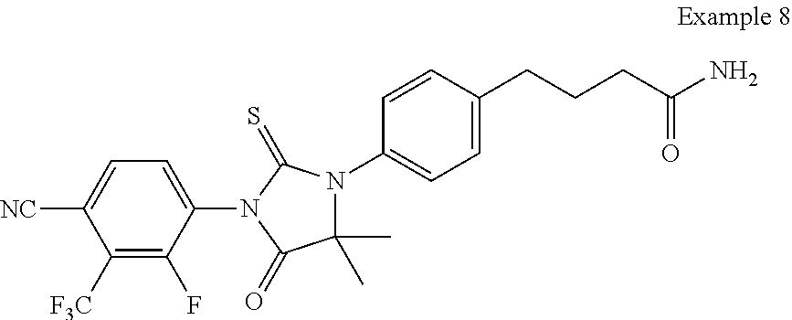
C1([F3C])=C(F)C(N2C(=S)N(C3=CC=C(CCCC(N)=O)C=C3)C(C)(C)C2=O)=CC=C1[NC]
